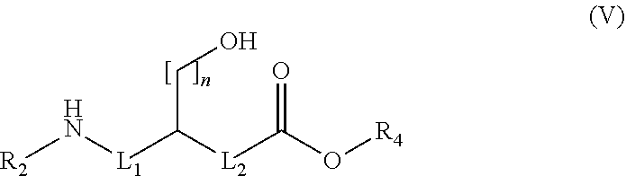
[R2]N[L1]C([L2]C(O[R4])=O)CO
